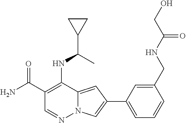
C1(C(N)=O)=C(NC(C2CC2)C)C2=CC(C3=CC=CC(CNC(=O)CO)=C3)=CN2N=C1
